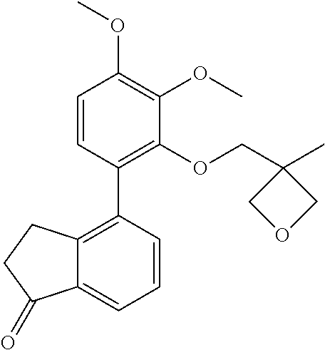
C1=CC(C2=C3C(=CC=C2)C(=O)CC3)=C(OCC2(C)COC2)C(OC)=C1OC
